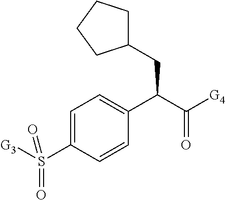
C1(CC(C([G4])=O)C2=CC=C(S([G3])(=O)=O)C=C2)CCCC1
